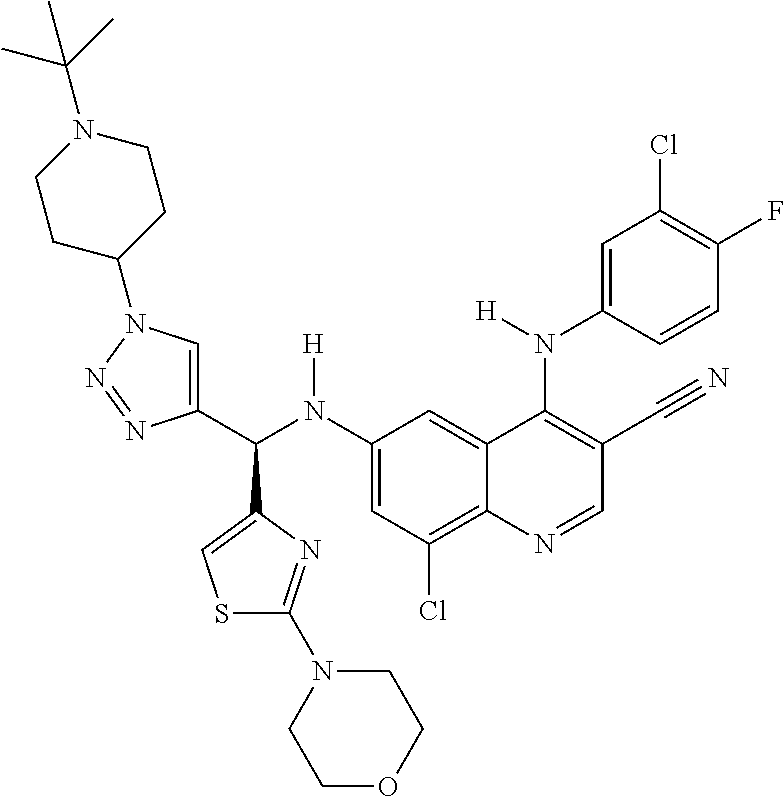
C1(N(C(C2=CN(C3CCN(C(C)(C)C)CC3)N=N2)C2=CSC(N3CCOCC3)=N2)[H])=CC(Cl)=C2C(=C1)C(N(C1=CC(Cl)=C(F)C=C1)[H])=C(C#N)C=N2
